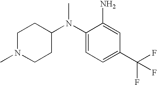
C1(N(C2CCN(C)CC2)C)=CC=C(C(F)(F)F)C=C1N
